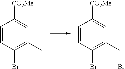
C1=CC(Br)=C(C)C=C1[CO2Me].C1=CC(Br)=C(CBr)C=C1[CO2Me]
